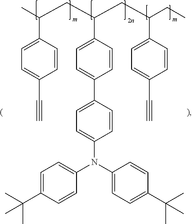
C1=CC(C(C)CC(C2=CC=C(C3=CC=C(N(C4=CC=C(C(C)(C)C)C=C4)C4=CC=C(C(C)(C)C)C=C4)C=C3)C=C2)CC(C2=CC=C(C#C)C=C2)CC)=CC=C1C#C
